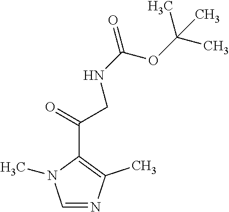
C(C1=C(C)N=CN1C)(=O)CNC(=O)OC(C)(C)C
